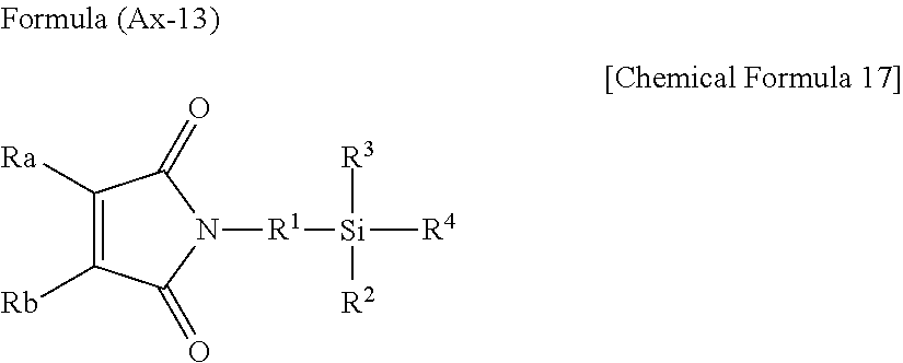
C1([Ra])=C([Rb])C(=O)N([R1][Si]([R3])([R2])[R4])C1=O
